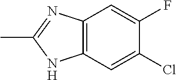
C12=C(C=C(Cl)C(F)=C1)NC(C)=N2
